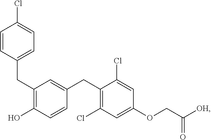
C(C1=C(O)C=CC(CC2=C(Cl)C=C(OCC([OH])=O)C=C2Cl)=C1)C1=CC=C(Cl)C=C1
